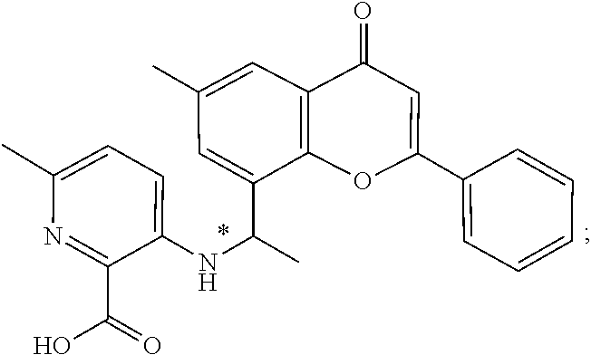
C1(C)=CC=C(NC(C2=CC(C)=CC3=C2OC(C2=CC=CC=C2)=CC3=O)C)C(C(O)=O)=N1
